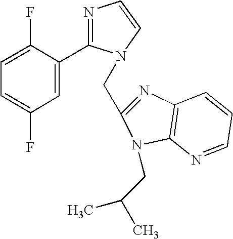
C1(F)=CC=C(F)C=C1C1=NC=CN1CC1=NC2=C(N1CC(C)C)N=CC=C2
